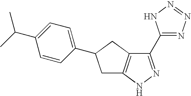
C1(C2=NN=NN2)=NNC2=C1CC(C1=CC=C(C(C)C)C=C1)C2
